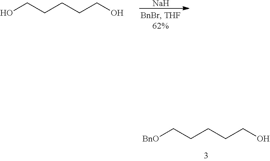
[Na].OCCCCCO.[BnO]CCCCCO
